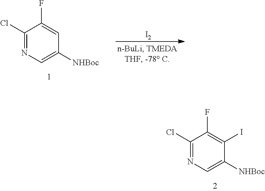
[I2].C1(Cl)=NC=C([NHBoc])C=C1F.C1(Cl)=NC=C([NHBoc])C(I)=C1F
